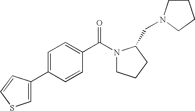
C1(C2=CSC=C2)=CC=C(C(N2CCCC2CN2CCCC2)=O)C=C1
